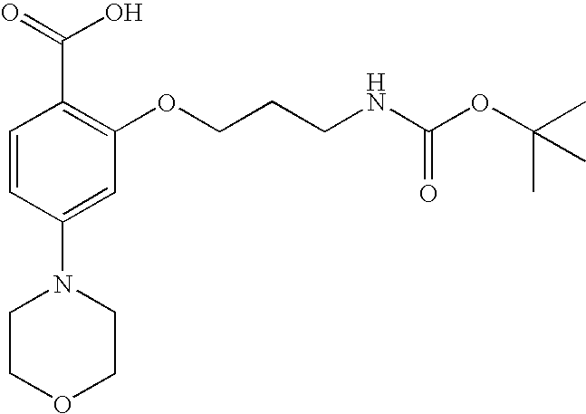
C1COCCN1C1=CC(OCCCNC(OC(C)(C)C)=O)=C(C(=O)O)C=C1
